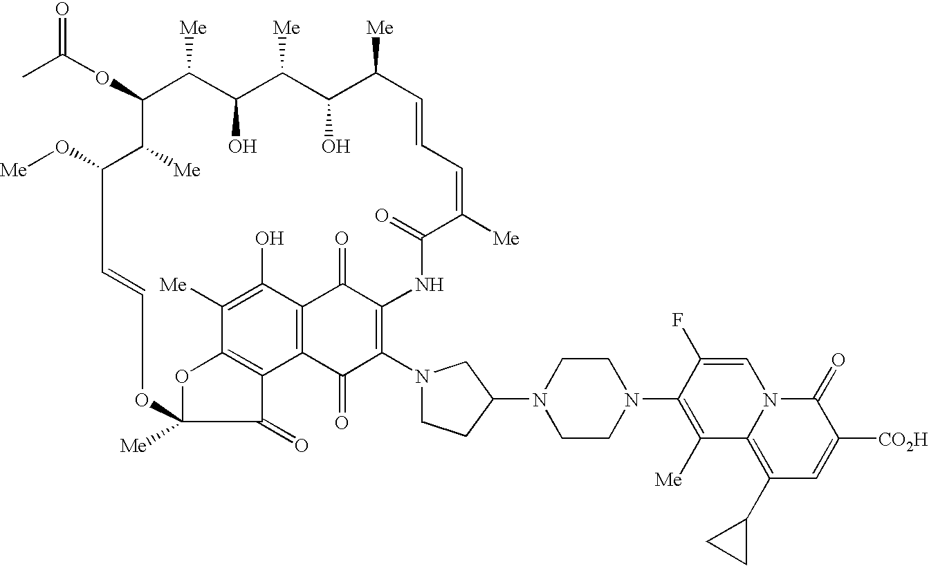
C1=CC=C([Me])C(=O)NC2=C(N3CCC(N4CCN(C5=C([Me])C6=C(C7CC7)C=C([CO2H])C(=O)N6C=C5F)CC4)C3)C(=O)C3=C(C(O)=C([Me])C4=C3C(=O)C([Me])(OC=CC(O[Me])C([Me])C(OC(C)=O)C([Me])C(O)C([Me])C(O)C1[Me])O4)C2=O
